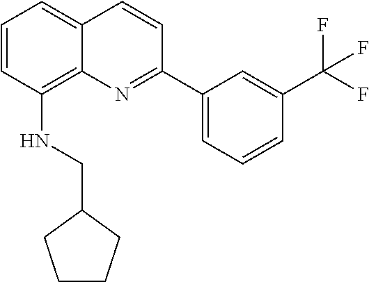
C1=CC(NCC2CCCC2)=C2C(=C1)C=CC(C1=CC=CC(C(F)(F)F)=C1)=N2
